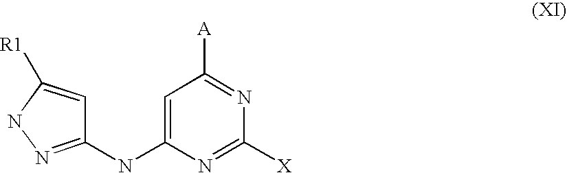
C1=C([R1])NN=C1NC1=CC([A])=NC([X])=N1
